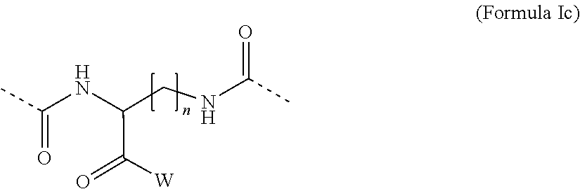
N(C(=O)C)C(C(=O)[W])CNC(=O)C
